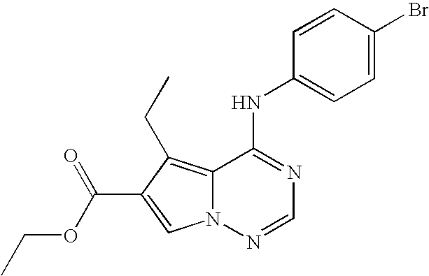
C12=C(CC)C(C(OCC)=O)=CN1N=CN=C2NC1=CC=C(Br)C=C1
